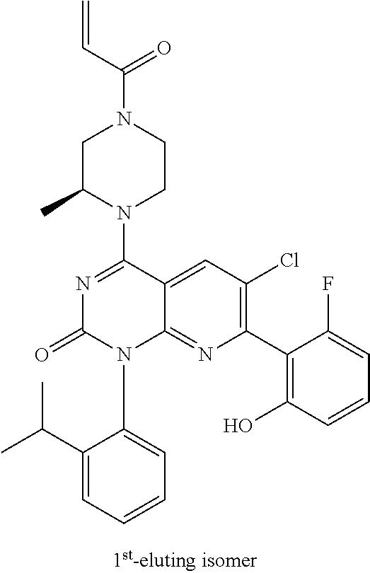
C1C(C)N(C2=NC(=O)N(C3=CC=CC=C3C(C)C)C3=NC(C4=C(O)C=CC=C4F)=C(Cl)C=C23)CCN1C(C=C)=O
